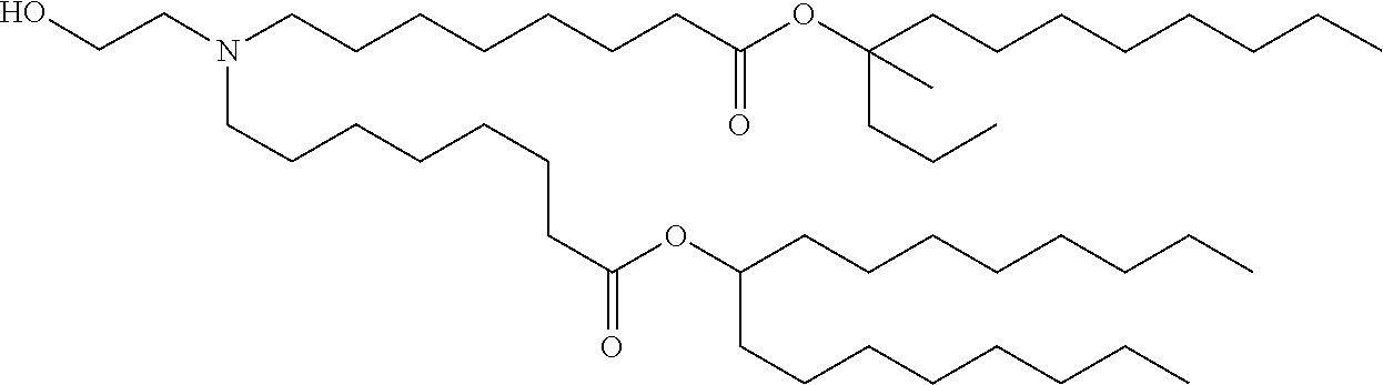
C(CC)CCCCCC(OC(CCCCCCCN(CCCCCCCC(=O)OC(CCC)(CCCCCCCC)C)CCO)=O)CCCCCCCC
